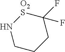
N1CCCC(F)(F)[O2S]1
